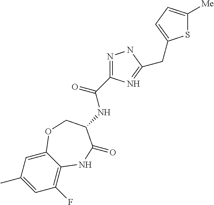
C1=C(C)C=C2C(=C1F)NC(=O)C(NC(=O)C1=NNC(CC3=CC=C([Me])S3)=N1)CO2
